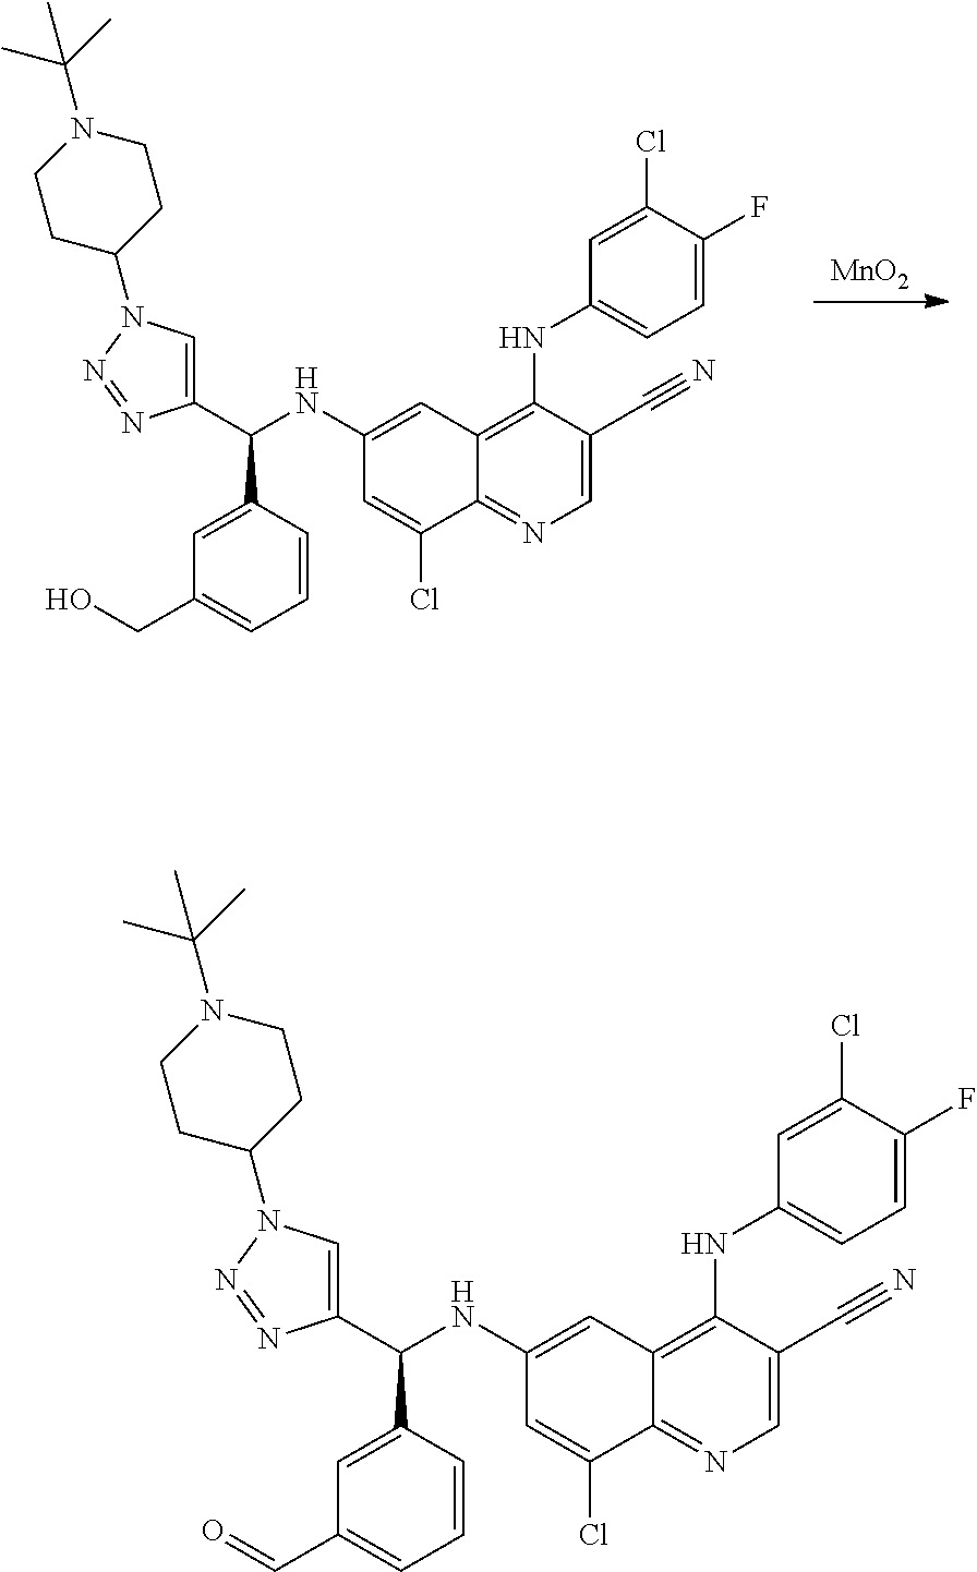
C1(C(NC2=CC3=C(NC4=CC=C(F)C(Cl)=C4)C(C#N)=CN=C3C(Cl)=C2)C2=CC(CO)=CC=C2)=CN(C2CCN(C(C)(C)C)CC2)N=N1.[MnO2].C1(C(NC2=CC3=C(NC4=CC=C(F)C(Cl)=C4)C(C#N)=CN=C3C(Cl)=C2)C2=CC(C=O)=CC=C2)=CN(C2CCN(C(C)(C)C)CC2)N=N1
